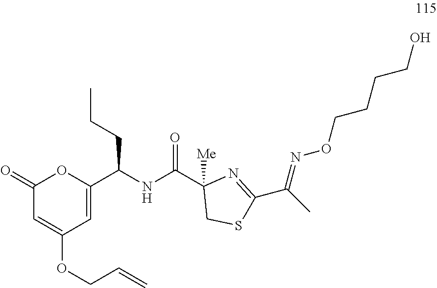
C1(=O)C=C(OCC=C)C=C(C(NC(C2([Me])CSC(C(C)=NOCCCCO)=N2)=O)CCC)O1
